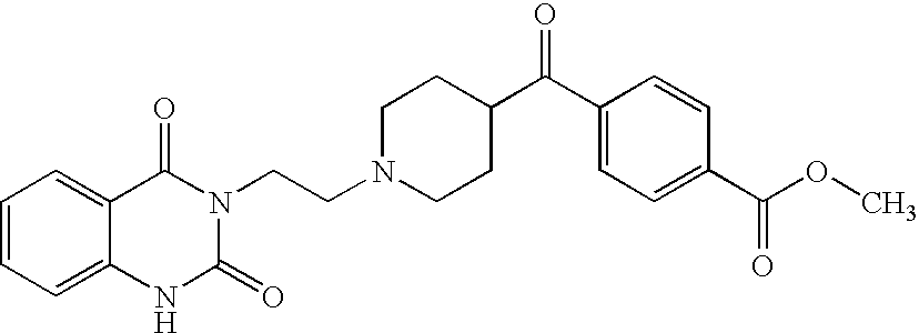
C1=CC=C2C(=C1)C(=O)N(CCN1CCC(C(C3=CC=C(C(OC)=O)C=C3)=O)CC1)C(=O)N2
